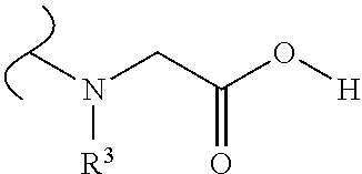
C(C(O[H])=O)N(C)[R3]
